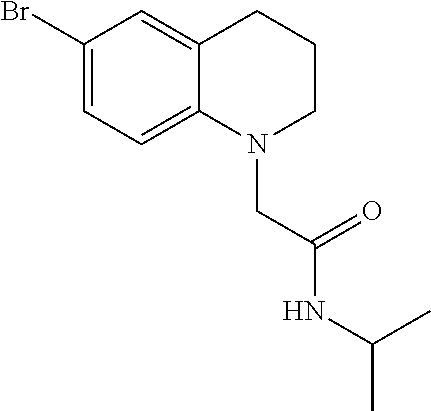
BrC1=CC=C2C(=C1)CCCN2CC(=O)NC(C)C
